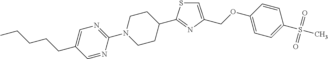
C1=C(COC2=CC=C(S(=O)(=O)C)C=C2)N=C(C2CCN(C3=NC=C(CCCCC)C=N3)CC2)S1
